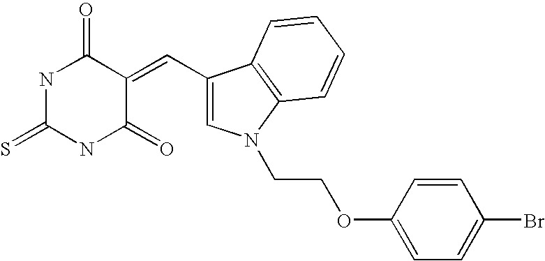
C1=C(C=C2C(=O)NC(=S)NC2=O)C2=C(N1CCOC1=CC=C(Br)C=C1)C=CC=C2
